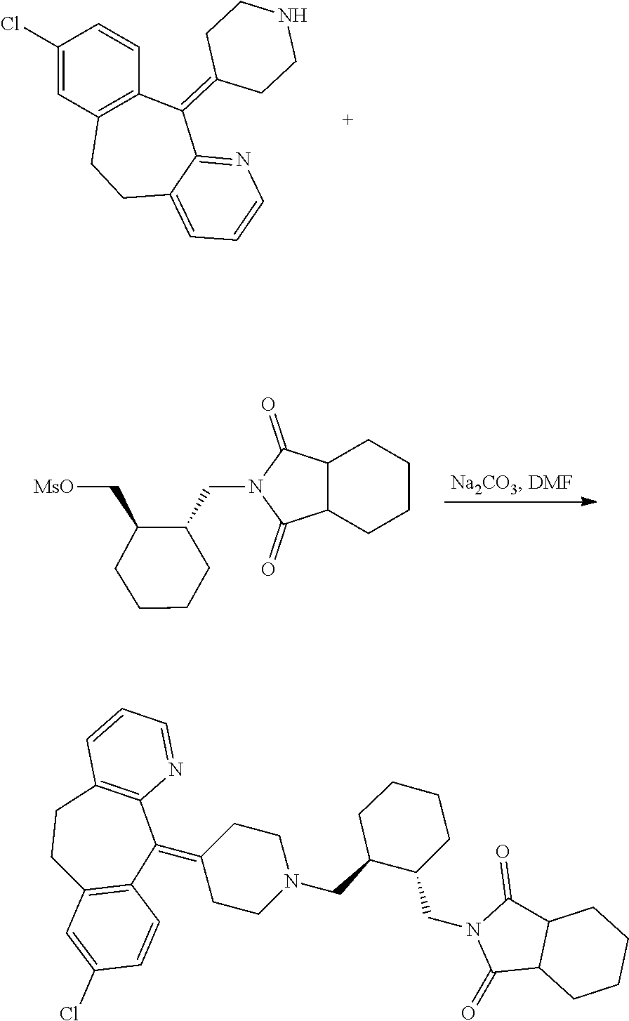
C1(Cl)=CC2=C(C=C1)C(=C1CCNCC1)C1=NC=CC=C1CC2.N1(CC2C(C[MsO])CCCC2)C(=O)C2C(C1=O)CCCC2.N1(CC2C(CN3CCC(=C4C5=C(CCC6=C4C=CC(Cl)=C6)C=CC=N5)CC3)CCCC2)C(=O)C2C(C1=O)CCCC2
